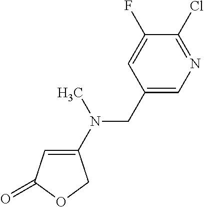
C1(N(CC2=CN=C(Cl)C(F)=C2)C)=CC(=O)OC1
